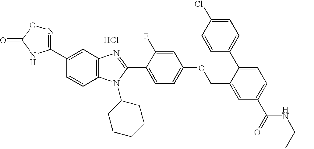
C1(C2=NOC(=O)N2)=CC2=C(C=C1)N(C1CCCCC1)C(C1=CC=C(OCC3=CC(C(=O)NC(C)C)=CC=C3C3=CC=C(Cl)C=C3)C=C1F)=N2.Cl
